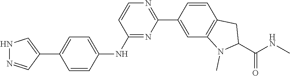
C1(C2=CC3=C(C=C2)CC(C(NC)=O)N3C)=NC=CC(NC2=CC=C(C3=CNN=C3)C=C2)=N1
